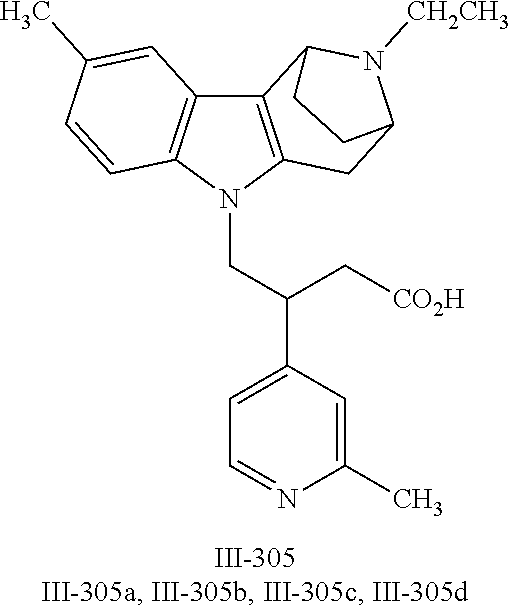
N1(CC(C2=CC=NC(C)=C2)C[CO2H])C2=C(C3=C1C=CC(C)=C3)C1N([CH2CH3])C(C2)CC1
